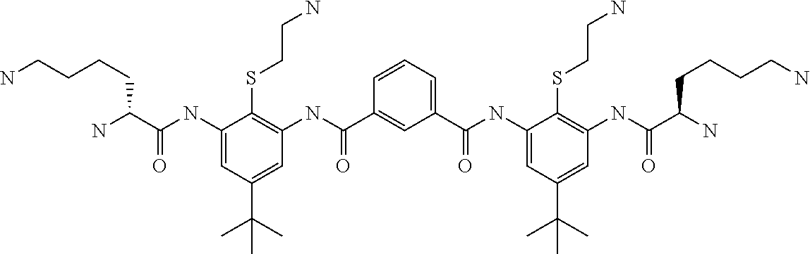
C1=CC=C(C(NC2=CC(C(C)(C)C)=CC(NC(C(N)CCCCN)=O)=C2SCCN)=O)C=C1C(NC1=C(SCCN)C(NC(C(N)CCCCN)=O)=CC(C(C)(C)C)=C1)=O
